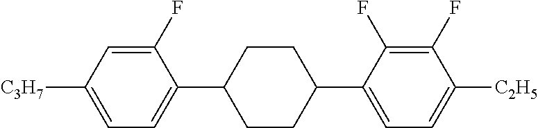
C1(F)=CC([C3H7])=CC=C1C1CCC(C2=CC=C([C2H5])C(F)=C2F)CC1
